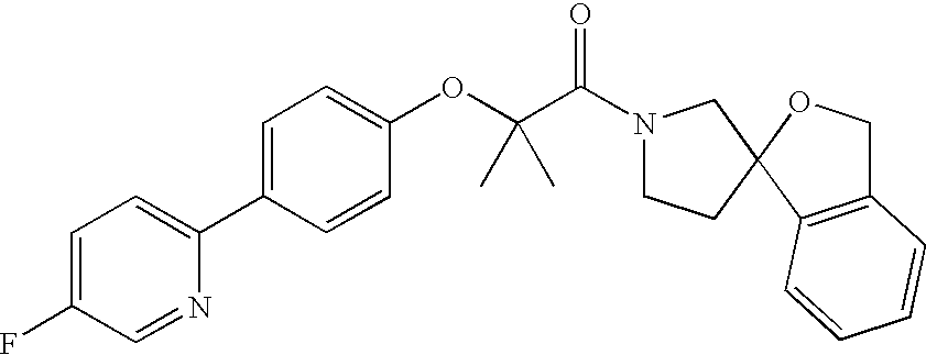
C1=C(F)C=NC(C2=CC=C(OC(C)(C)C(=O)N3CCC4(C3)C3=C(CO4)C=CC=C3)C=C2)=C1
